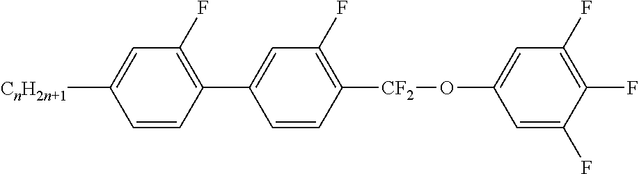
C1=CC([CF2]OC2=CC(F)=C(F)C(F)=C2)=C(F)C=C1C1=C(F)C=C([CnH2n+1])C=C1
